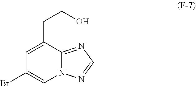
N12C(=NC=N1)C(CCO)=CC(Br)=C2
